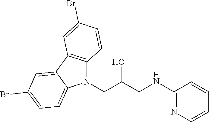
C(CNC1=NC=CC=C1)(CN1C2=C(C3=CC(Br)=CC=C13)C=C(Br)C=C2)O
